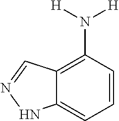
C12=C(N([H])[H])C=CC=C1NN=C2
